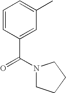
C1=CC(C(=O)N2CCCC2)=CC(C)=C1
